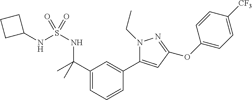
C1(C(NS(NC2CCC2)(=O)=O)(C)C)=CC=CC(C2=CC(OC3=CC=C([CF3])C=C3)=NN2CC)=C1
